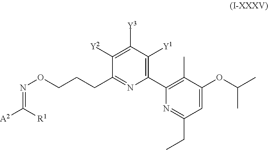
N1=C(CC)C=C(OC(C)C)C(C)=C1C1=C([Y1])C([Y3])=C([Y2])C(CCCON=C([A2])[R1])=N1
